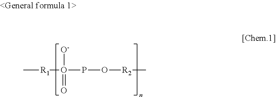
C[R1]O(PO[R2]C)([O-])=O
